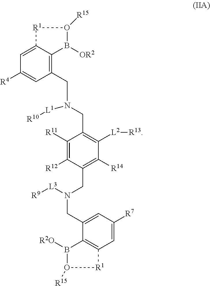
C1(CN(CC2=C([L2][R13])C([R14])=C(CN(CC3=CC([R7])=CC4=C3B([R2O])O([R15])[R1]4)[L3][R9])C([R12])=C2[R11])[L1][R10])=C2C(=CC([R4])=C1)[R1]O([R15])B2[OR2]
